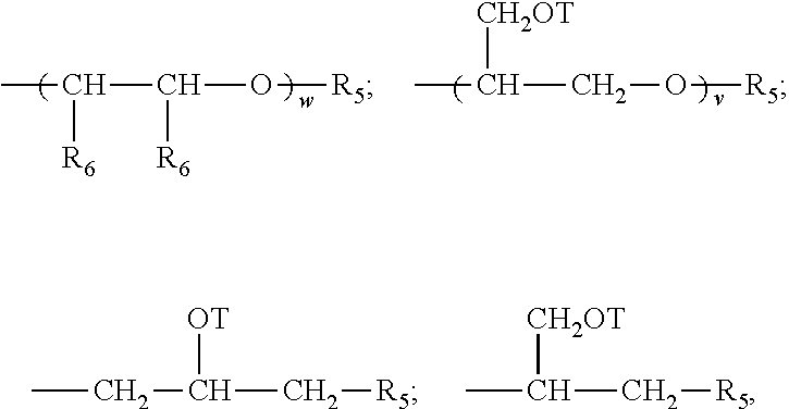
CC(C[R5])[CH2OT].CCC(C[R5])[OT].CC(C(O[R5])[R6])[R6].CC(CO[R5])[CH2OT]
